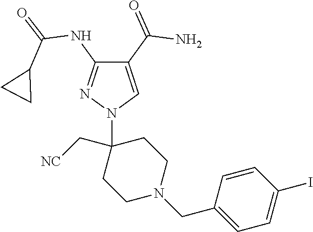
C1(C(=O)N)=CN(C2(C[NC])CCN(CC3=CC=C(I)C=C3)CC2)N=C1NC(=O)C1CC1
